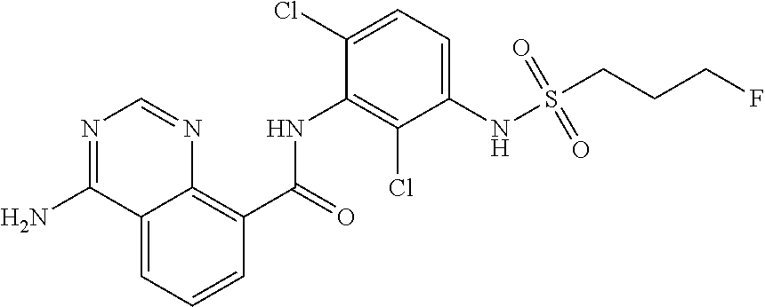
O=C(NC1=C(Cl)C(NS(CCCF)(=O)=O)=CC=C1Cl)C1=C2C(=CC=C1)C(N)=NC=N2
